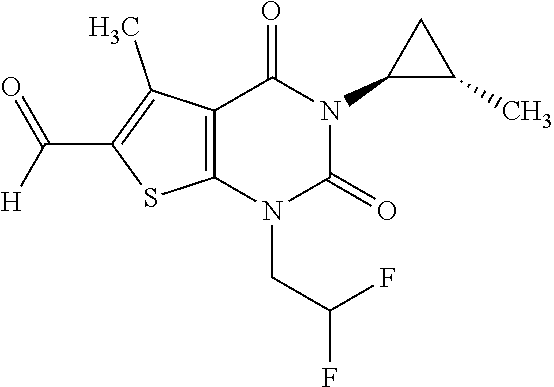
C12=C(N(CC(F)F)C(=O)N(C3C(C)C3)C1=O)SC(C([H])=O)=C2C
